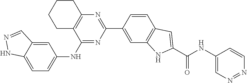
C1=C2C(=CC(NC3=NC(C4=CC5=C(C=C4)C=C(C(NC4=CN=NC=C4)=O)N5)=NC4=C3CCCC4)=C1)C=NN2
